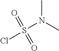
ClS(N(C)C)(=O)=O
